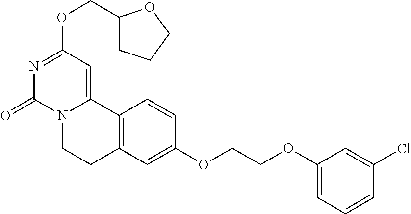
N1=C(OCC2CCCO2)C=C2N(C1=O)CCC1=C2C=CC(OCCOC2=CC=CC(Cl)=C2)=C1
